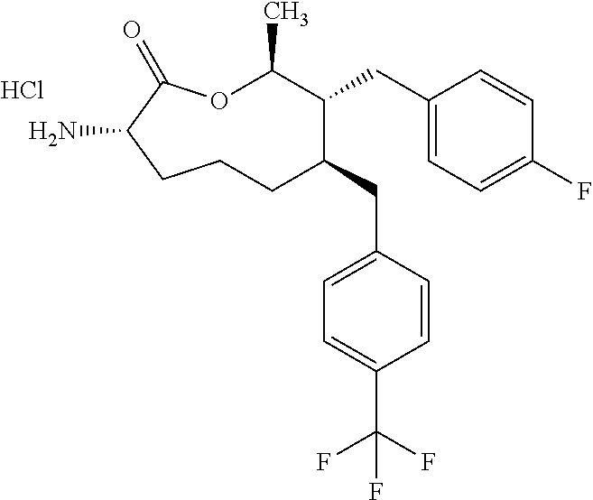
O1C(C)C(CC2=CC=C(F)C=C2)C(CC2=CC=C(C(F)(F)F)C=C2)CCCC(N)C1=O.Cl
